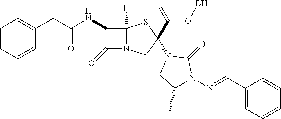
C1=CC=CC(CC(=O)NC2C(=O)N3C2([H])SC(C(OB)=O)(N2CC(C)N(N=CC4=CC=CC=C4)C2=O)C3)=C1
